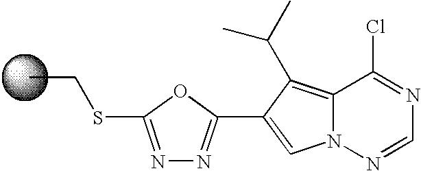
C12=C(C(C)C)C(C3=NN=C(SCC)O3)=CN1N=CN=C2Cl
